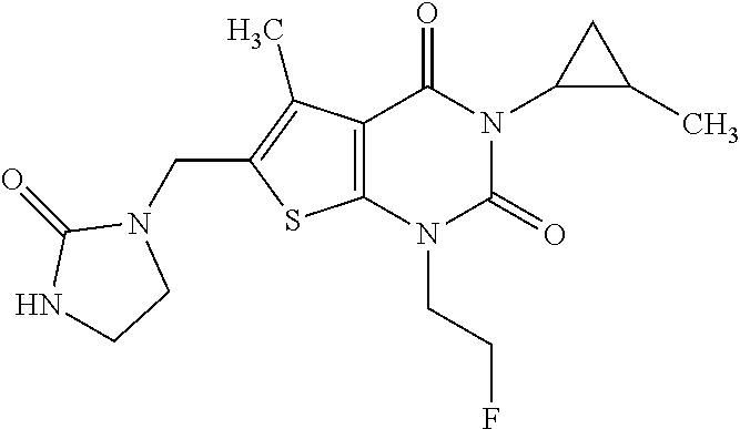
C12=C(N(CCF)C(=O)N(C3C(C)C3)C1=O)SC(CN1C(=O)NCC1)=C2C
